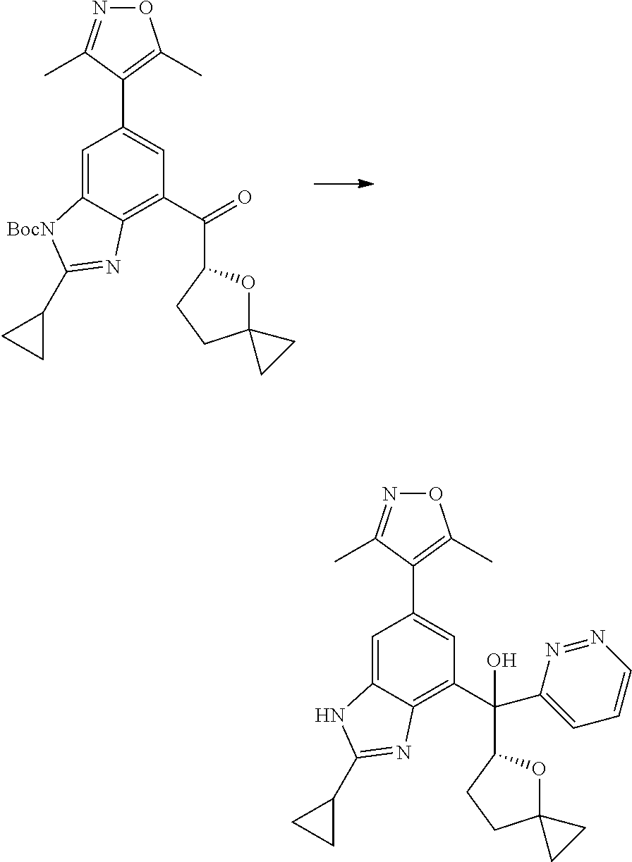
C1=C2C(=C(C(=O)C3OC4(CC3)CC4)C=C1C1=C(C)ON=C1C)N=C(C1CC1)[BocN]2.C1=C2C(=C(C(C3=CC=CN=N3)(C3OC4(CC3)CC4)O)C=C1C1=C(C)ON=C1C)N=C(C1CC1)N2
